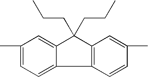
C1(C)=CC=C2C(=C1)C(CCC)(CCC)C1=C2C=CC(C)=C1
